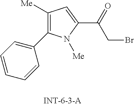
C1([Me])=C(C2=CC=CC=C2)N([Me])C(C(CBr)=O)=C1
